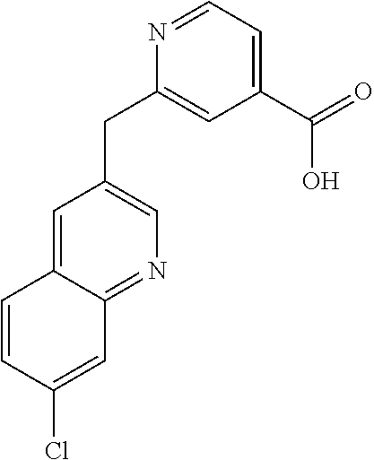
N1=CC=C(C(=O)O)C=C1CC1=CN=C2C(=C1)C=CC(Cl)=C2
